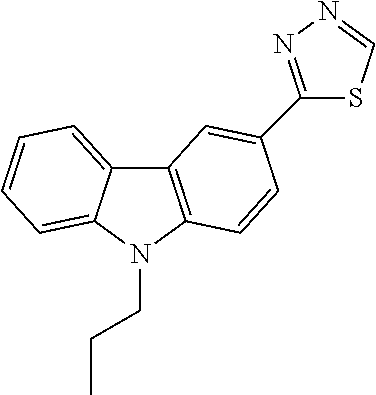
C12=CC=CC=C1N(CCC)C1=C2C=C(C2=NN=CS2)C=C1
